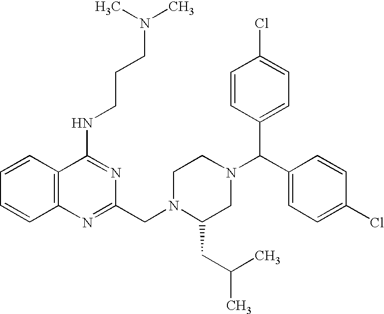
C12=C(C=CC=C1)C(NCCCN(C)C)=NC(CN1C(CC(C)C)CN(C(C3=CC=C(Cl)C=C3)C3=CC=C(Cl)C=C3)CC1)=N2
